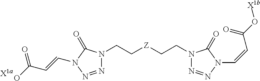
[X1a].OC(C=CN1C(=O)N(CC[Z]CCN2N=NN(C=CC(=O)O[X1b])C2=O)N=N1)=O
